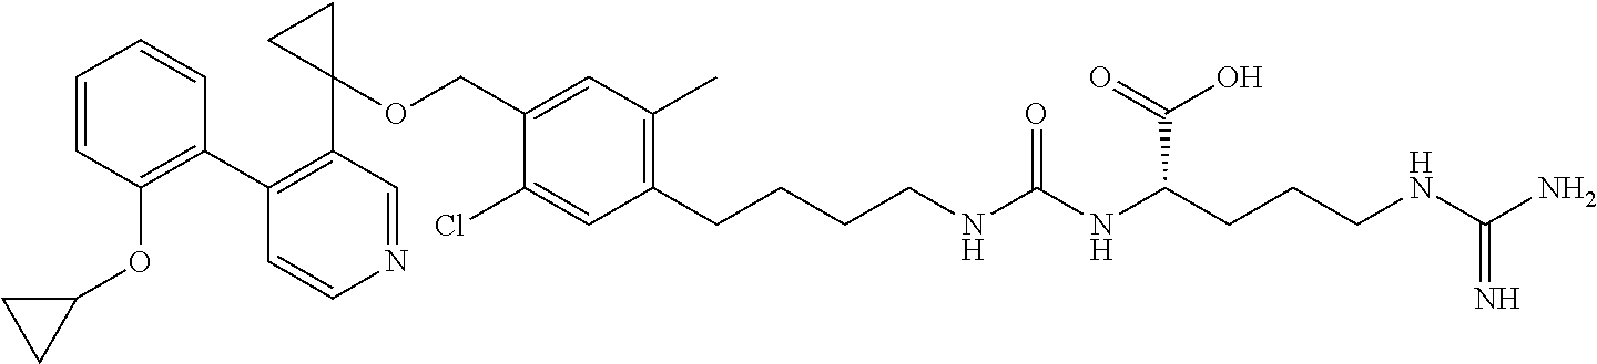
C1(C2=C(OC3CC3)C=CC=C2)=C(C2(OCC3=CC(C)=C(CCCCNC(NC(CCCNC(N)=N)C(=O)O)=O)C=C3Cl)CC2)C=NC=C1
